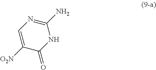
C1([O2N])=CN=C(N)NC1=O
